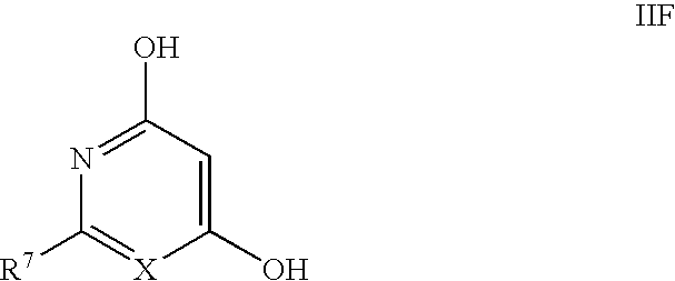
C1(O)=CC(O)=NC([R7])=[X]1
